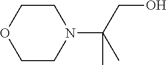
C1CN(C(CO)(C)C)CCO1
